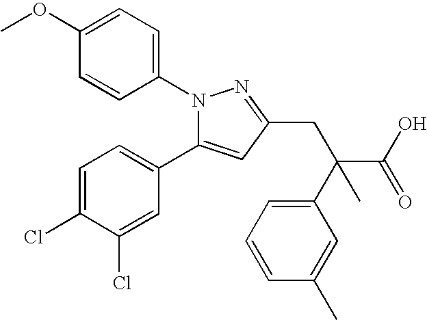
N1(C2=CC=C(OC)C=C2)C(C2=CC=C(Cl)C(Cl)=C2)=CC(CC(C2=CC=CC(C)=C2)(C(O)=O)C)=N1
